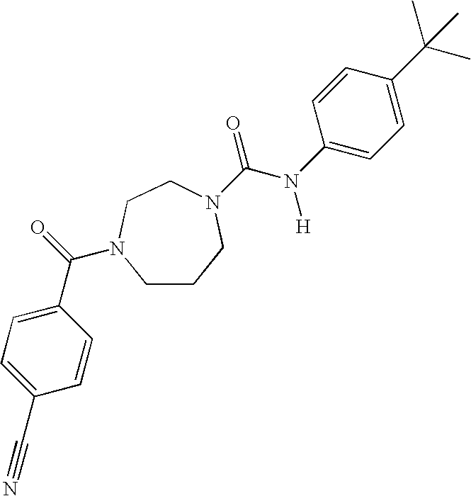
C1CCN(C(=O)N([H])C2=CC=C(C(C)(C)C)C=C2)CCN1C(=O)C1=CC=C(C#N)C=C1
